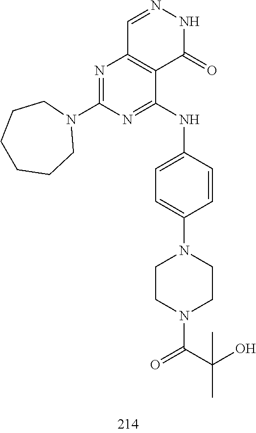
C1=NNC(=O)C2=C1N=C(N1CCCCCC1)N=C2NC1=CC=C(N2CCN(C(C(C)(O)C)=O)CC2)C=C1
